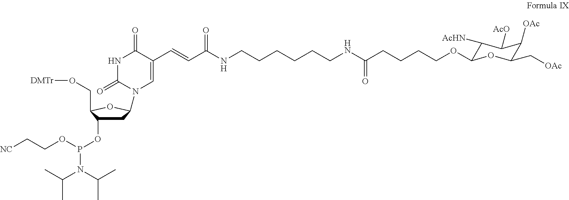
C(CCCCOC1C([AcHN])C([AcO])C([OAc])C(C[OAc])O1)(NCCCCCCNC(C=CC1=CN(C2CC(OP(OCC[NC])N(C(C)C)C(C)C)C(CO[DMTr])O2)C(=O)NC1=O)=O)=O
